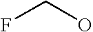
FCO
